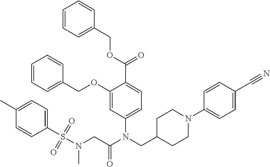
C1(C)=CC=C(S(N(CC(N(CC2CCN(C3=CC=C(C#N)C=C3)CC2)C2=CC=C(C(OCC3=CC=CC=C3)=O)C(OCC3=CC=CC=C3)=C2)=O)C)(=O)=O)C=C1
